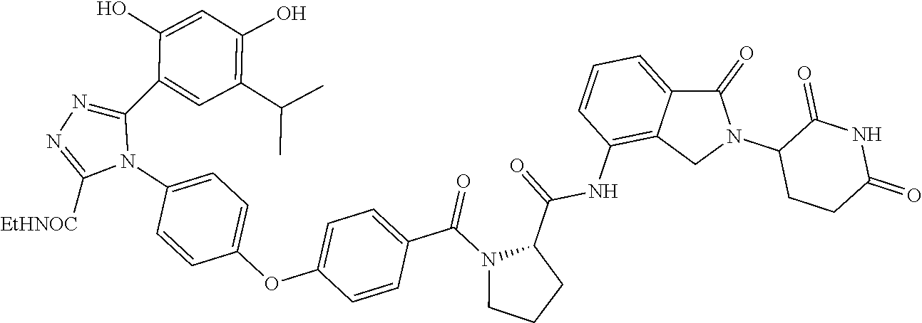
C1=C(C2=NN=C([EtHNOC])N2C2=CC=C(OC3=CC=C(C(=O)N4C(C(NC5=C6C(=CC=C5)C(=O)N(C5CCC(=O)NC5=O)C6)=O)CCC4)C=C3)C=C2)C(O)=CC(O)=C1C(C)C
